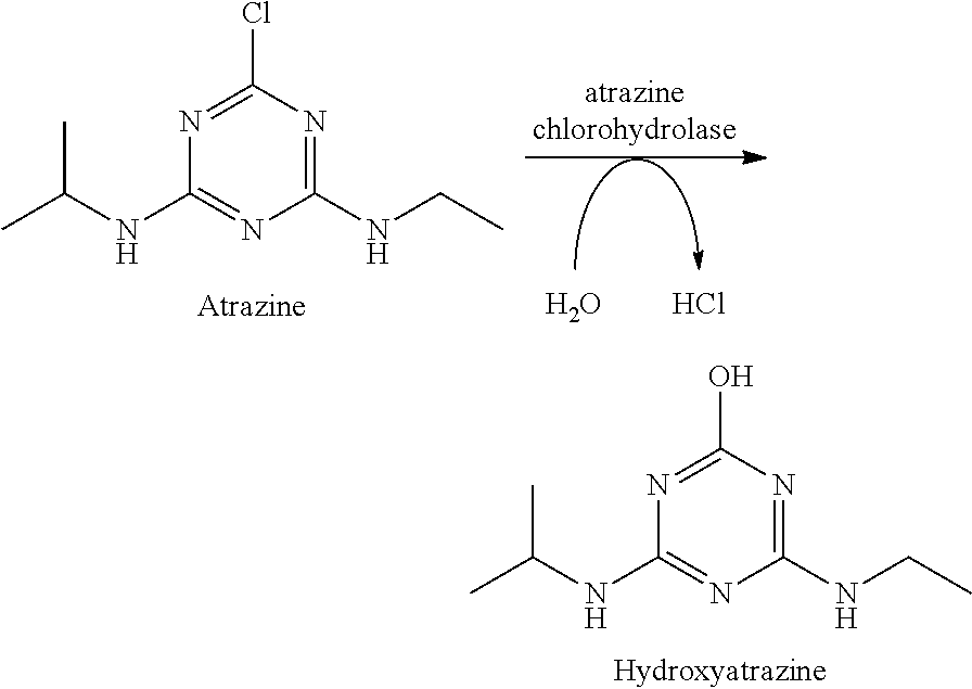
C1(NCC)=NC(Cl)=NC(NC(C)C)=N1.O.Cl.C1(NCC)=NC(O)=NC(NC(C)C)=N1
